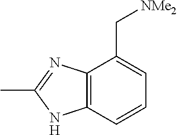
C12=C(C=CC=C1C[NMe2])NC(C)=N2
